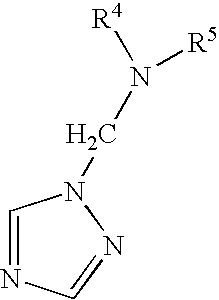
C1=NC=NN1CN([R4])[R5]
